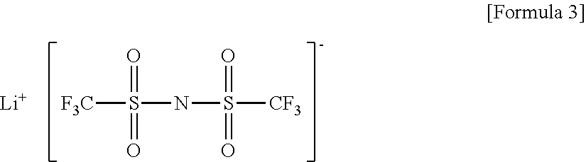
[F3C]S(=O)(=O)NS(=O)([CF3])=O.[Li]
